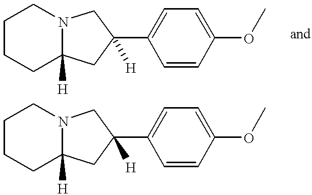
C1CCC2([H])N(C1)CC(C1=CC=C(OC)C=C1)([H])C2.C1CCC2([H])N(C1)CC(C1=CC=C(OC)C=C1)([H])C2
